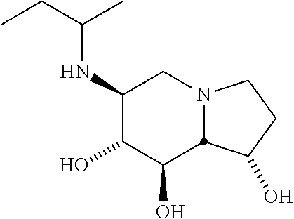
C1(NC(CC)C)C(O)C(O)C2N(C1)CCC2O
